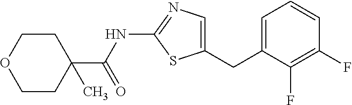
C1=C(CC2=CN=C(NC(=O)C3(C)CCOCC3)S2)C(F)=C(F)C=C1
